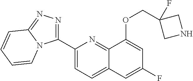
C1(C2=NN=C3N2C=CC=C3)=CC=C2C(=N1)C(OCC1(F)CNC1)=CC(F)=C2
